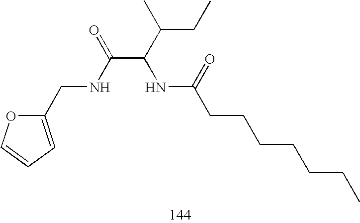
C1(CNC(C(C(C)CC)NC(CCCCCCC)=O)=O)=CC=CO1
